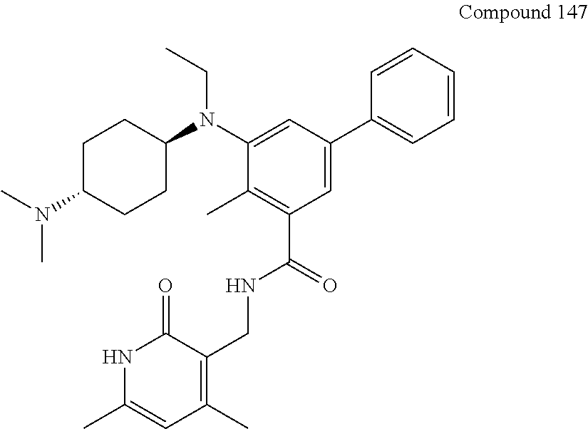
C1C(N(C)C)CCC(N(C2=CC(C3=CC=CC=C3)=CC(C(=O)NCC3=C(C)C=C(C)NC3=O)=C2C)CC)C1
